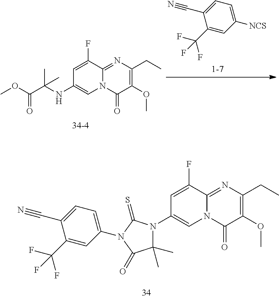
N12C(=NC(CC)=C(OC)C1=O)C(F)=CC(N1C(C)(C)C(=O)N(C3=CC=C(C#N)C(C(F)(F)F)=C3)C1=S)=C2.C1=C(F)C2=NC(CC)=C(OC)C(=O)N2C=C1NC(C(=O)OC)(C)C.C1(C(F)(F)F)=CC([NCS])=CC=C1C#N
